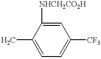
C1=C(C)C([NHCH2CO2H])=CC([CF3])=C1
